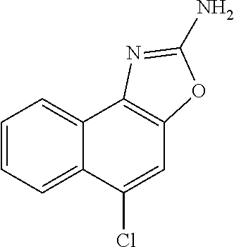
C12=CC=CC=C1C(Cl)=CC1=C2N=C(N)O1
